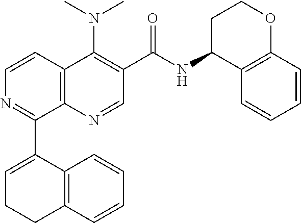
C12=C(N=CC(C(=O)NC3C4=C(OCC3)C=CC=C4)=C1N(C)C)C(C1=CCCC3=C1C=CC=C3)=NC=C2
